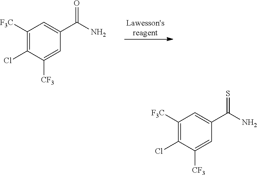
[Lawesson'sreagent].C1([F3C])=C(Cl)C([CF3])=CC(C(N)=O)=C1.C1([F3C])=C(Cl)C([CF3])=CC(C(N)=S)=C1
